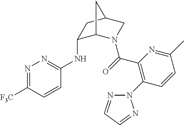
N1=C([F3C])C=CC(NC2C3N(C(=O)C4=C(N5N=CC=N5)C=CC(C)=N4)CC(C2)C3)=N1
